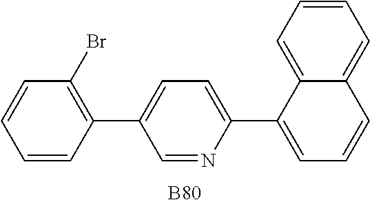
C1=NC(C2=CC=CC3=CC=CC=C23)=CC=C1C1=C(Br)C=CC=C1.[B80]
